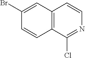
C1(Br)=CC2=C(C=C1)C(Cl)=NC=C2
